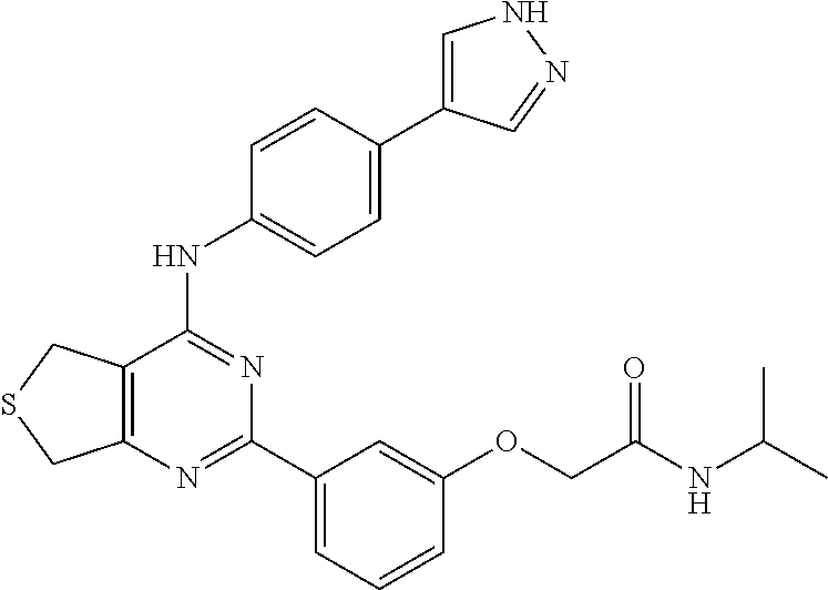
C12=C(C(NC3=CC=C(C4=CNN=C4)C=C3)=NC(C3=CC=CC(OCC(NC(C)C)=O)=C3)=N1)CSC2
